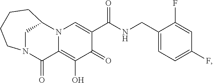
C1(F)=CC(F)=CC=C1CNC(C1=CN2C(=C(O)C1=O)C(=O)N1CC2CCCC1)=O
